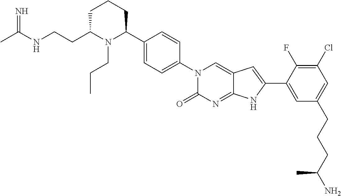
C1C(CCNC(C)=N)N(CCC)C(C2=CC=C(N3C(=O)N=C4C(=C3)C=C(C3=CC(CCCC(N)C)=CC(Cl)=C3F)N4)C=C2)CC1
